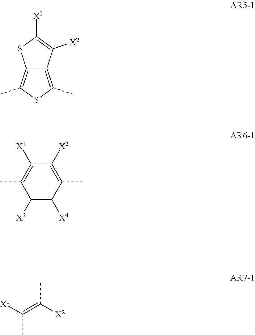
C12=C(C)SC(C)=C1C([X2])=C([X1])S2.C1([X3])=C([X4])C(C)=C([X2])C([X1])=C1C.[X1]C(=C([X2])C)C
